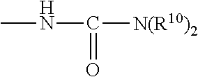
CNC([N(R10)2])=O
